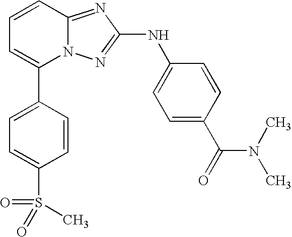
C1(C2=CC=CC3=NC(NC4=CC=C(C(N(C)C)=O)C=C4)=NN23)=CC=C(S(=O)(C)=O)C=C1
